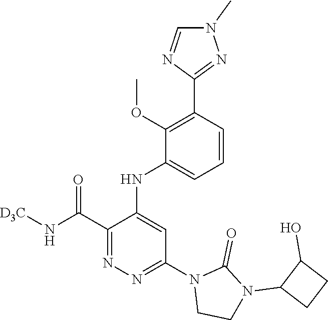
C1(C(N[D3C])=O)=NN=C(N2CCN(C3CCC3O)C2=O)C=C1NC1=CC=CC(C2=NN(C)C=N2)=C1OC
